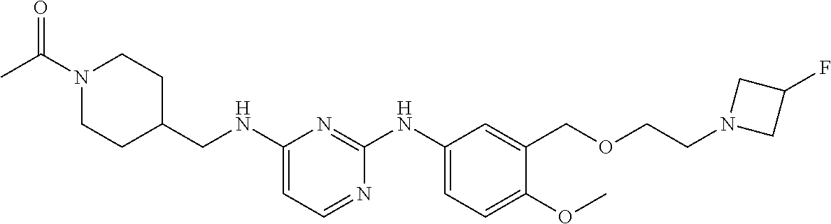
C1(NCC2CCN(C(C)=O)CC2)=CC=NC(NC2=CC=C(OC)C(COCCN3CC(F)C3)=C2)=N1
